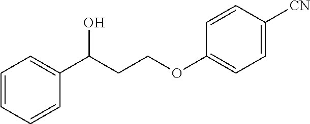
C1=CC=CC(C(CCOC2=CC=C([CN])C=C2)O)=C1
